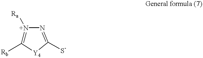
[N+]1([Ra])=C([Rb])[Y4]C([S-])=N1
